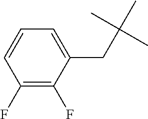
C1(F)=C(F)C(CC(C)(C)C)=CC=C1
